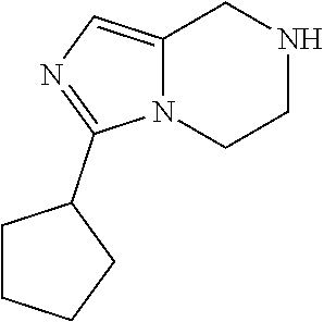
C12=CN=C(C3CCCC3)N1CCNC2
